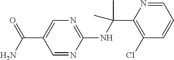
C1(NC(C2=C(Cl)C=CC=N2)(C)C)=NC=C(C(N)=O)C=N1
